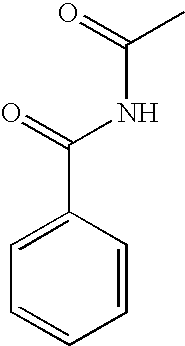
C(NC(C1=CC=CC=C1)=O)(C)=O
